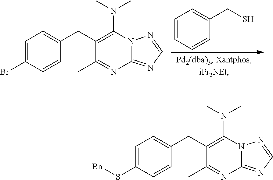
C1=C(CS)C=CC=C1.C1=NN2C(=N1)N=C(C)C(CC1=CC=C(Br)C=C1)=C2N(C)C.C1=NN2C(=N1)N=C(C)C(CC1=CC=C(S[Bn])C=C1)=C2N(C)C
